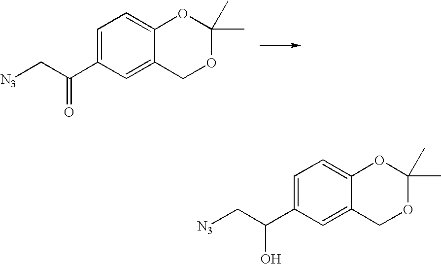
C1=C(C(C[N3])=O)C=C2C(=C1)OC(C)(C)OC2.C1=C(C(C[N3])O)C=C2C(=C1)OC(C)(C)OC2
